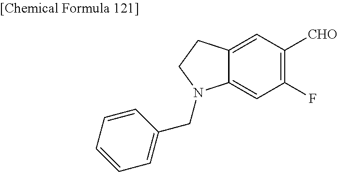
C1(F)=C([CHO])C=C2C(=C1)N(CC1=CC=CC=C1)CC2
